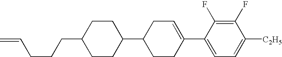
C1(F)=C(F)C(C2=CCC(C3CCC(CCCC=C)CC3)CC2)=CC=C1[C2H5]
